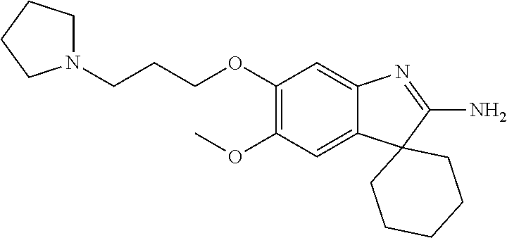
N1(CCCOC2=C(OC)C=C3C(=C2)N=C(N)C32CCCCC2)CCCC1
